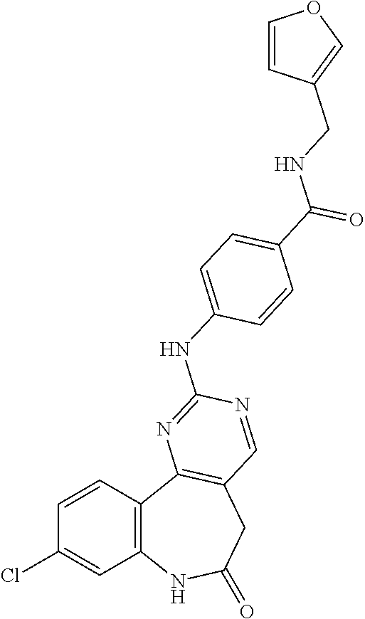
C1=CC2=C(C=C1Cl)NC(=O)CC1=C2N=C(NC2=CC=C(C(=O)NCC3=COC=C3)C=C2)N=C1
